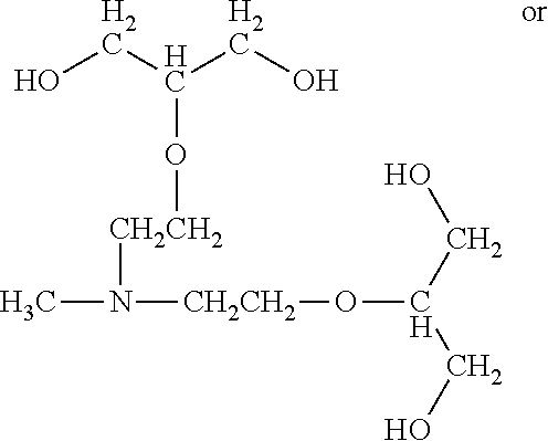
CN([CH2CH2]OC(CO)CO)[CH2CH2]OC(CO)CO
